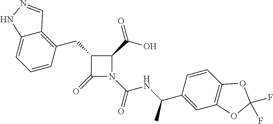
C1(CC2=C3C(=CC=C2)NN=C3)C(=O)N(C(=O)NC(C2=CC3=C(C=C2)OC(F)(F)O3)C)C1C(=O)O
